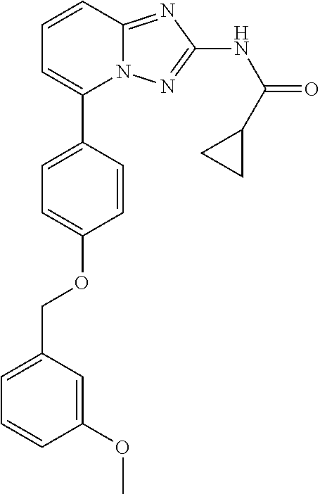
C1(C2=CC=CC3=NC(NC(=O)C4CC4)=NN23)=CC=C(OCC2=CC=CC(OC)=C2)C=C1
